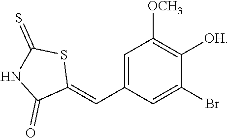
C1=C(C=C2SC(=S)NC2=O)C=C(Br)C([OH])=C1[OCH3]
